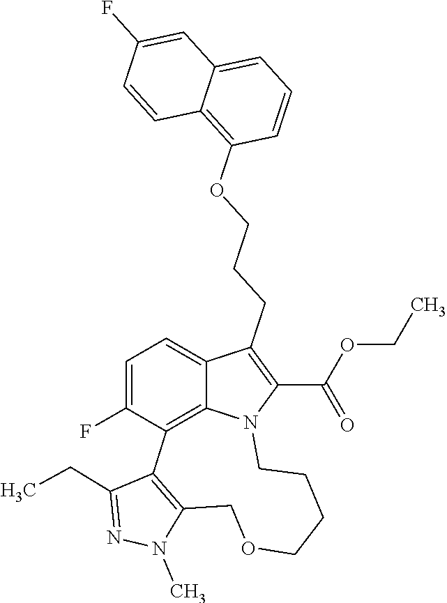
N1(C)C2=C(C(CC)=N1)C1=C3C(=CC=C1F)C(CCCOC1=C4C(=CC=C1)C=C(F)C=C4)=C(C(OCC)=O)N3CCCCOC2
